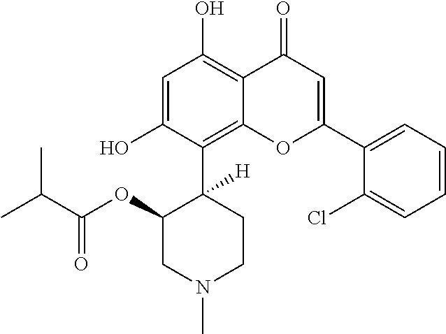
C1=C(O)C(C2([H])C(OC(C(C)C)=O)CN(C)CC2)=C2C(=C1O)C(=O)C=C(C1=CC=CC=C1Cl)O2
